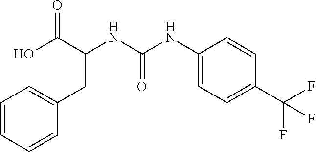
C1=CC=CC(CC(C(O)=O)NC(NC2=CC=C(C(F)(F)F)C=C2)=O)=C1
